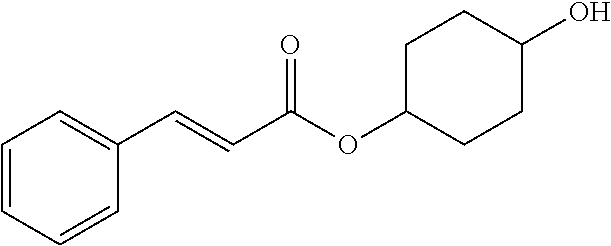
C1=CC=CC(C=CC(OC2CCC(O)CC2)=O)=C1
